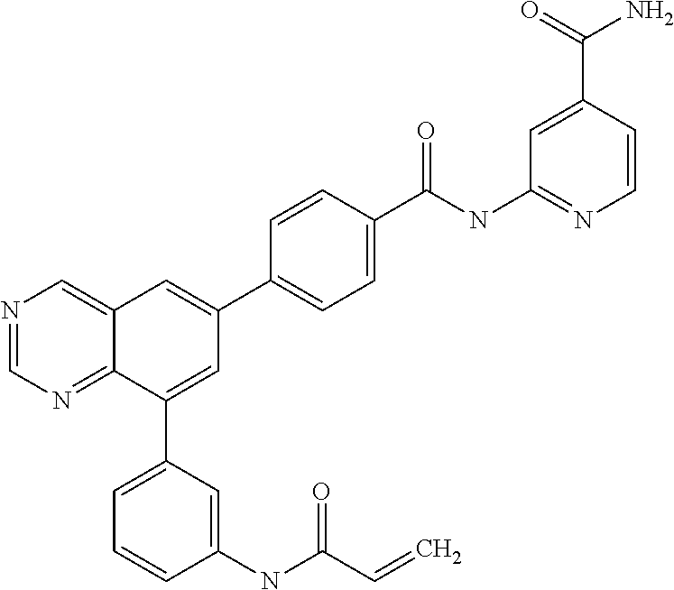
C1(C(NC2=NC=CC(C(=O)N)=C2)=O)=CC=C(C2=CC3=CN=CN=C3C(C3=CC=CC(NC(C=C)=O)=C3)=C2)C=C1
